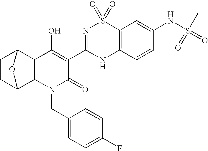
C1CC2C3C(C1O2)C(O)=C(C1=NS(=O)(=O)C2=C(N1)C=CC(NS(=O)(C)=O)=C2)C(=O)N3CC1=CC=C(F)C=C1
